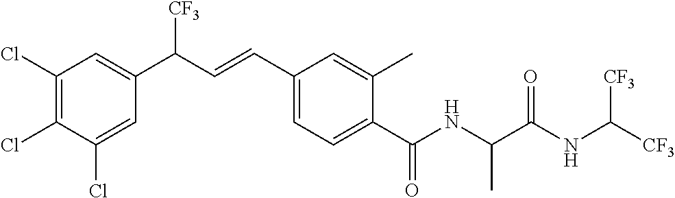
C1(Cl)=C(Cl)C(Cl)=CC(C(C=CC2=CC=C(C(NC(C(NC([CF3])[CF3])=O)C)=O)C(C)=C2)[CF3])=C1
